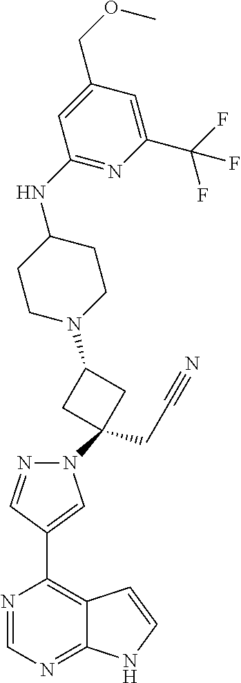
N1=CN=C2C(=C1C1=CN(C3(CC#N)CC(N4CCC(NC5=NC(C(F)(F)F)=CC(COC)=C5)CC4)C3)N=C1)C=CN2
